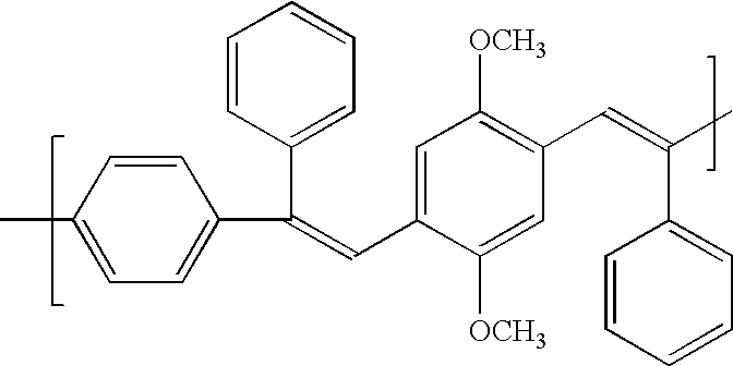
C1=CC(C)=CC=C1C(C1=CC=CC=C1)=CC1=CC([OCH3])=C(C=C(C)C2=CC=CC=C2)C=C1[OCH3]
